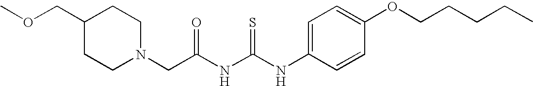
N(C(NC(CN1CCC(COC)CC1)=O)=S)C1=CC=C(OCCCCC)C=C1
